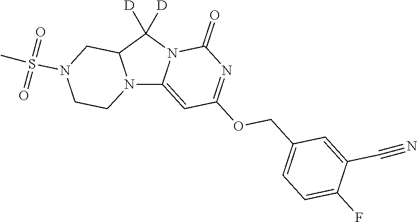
N12C3=CC(OCC4=CC=C(F)C(C#N)=C4)=NC(=O)N3C([D])([D])C1CN(S(=O)(=O)C)CC2
